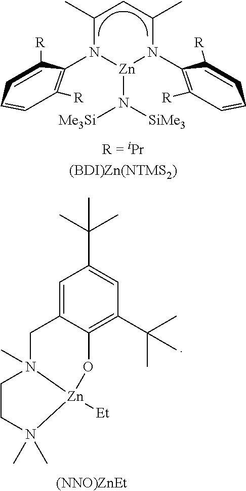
C1(C)N(C2=C([R])C=CC=C2[R])[Zn](N([SiMe3])[Me3Si])N(C2=C([R])C=CC=C2[R])C(C)C1.C1=C2C(=C(C(C)(C)C)C=C1C(C)(C)C)O[Zn]1([Et])N(C)(C2)CCN1(C)C.[(NNO)ZnEt]
